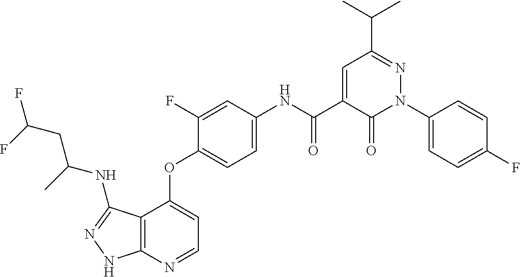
C12=C(N=CC=C1OC1=CC=C(NC(C3=CC(C(C)C)=NN(C4=CC=C(F)C=C4)C3=O)=O)C=C1F)NN=C2NC(CC(F)F)C
